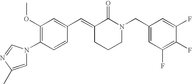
C1=CC(N2C=C(C)N=C2)=C(OC)C=C1C=C1CCCN(CC2=CC(F)=C(F)C(F)=C2)C1=O
